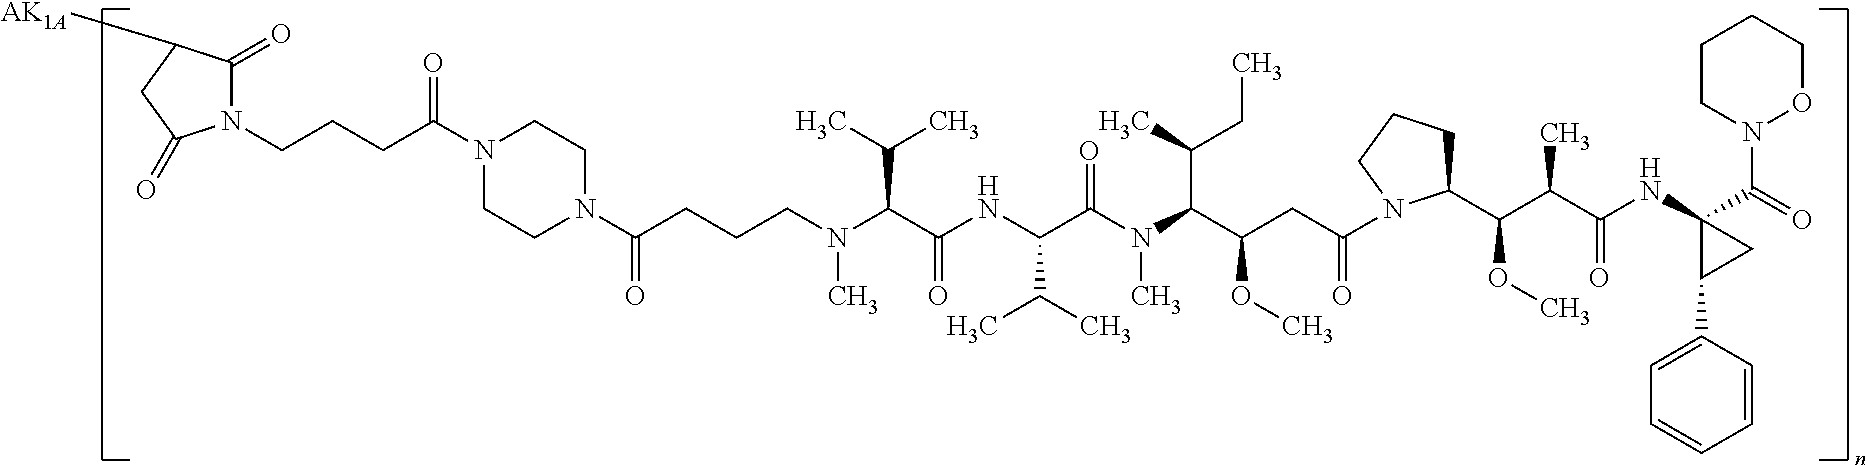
C(CCC(=O)N1CCN(C(=O)CCCN(C)C(C(=O)NC(C(C)C)C(N(C(C(OC)CC(=O)N2C(C(C(C)C(=O)NC3(C(=O)N4CCCCO4)C(C4=CC=CC=C4)C3)OC)CCC2)C(C)CC)C)=O)C(C)C)CC1)N1C(=O)C([AK1A])CC1=O
